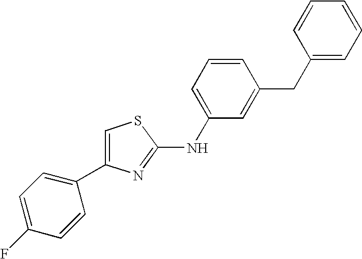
C1=C(NC2=NC(C3=CC=C(F)C=C3)=CS2)C=C(CC2=CC=CC=C2)C=C1
